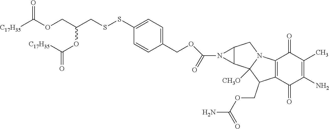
[C17H35]C(OCC(CSSC1=CC=C(COC(N2C3C2CN2C3([CH3O])C(COC(N)=O)C3=C2C(=O)C(C)=C(N)C3=O)=O)C=C1)OC(=O)[C17H35])=O
